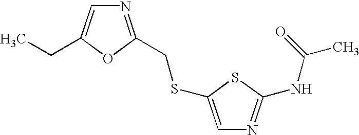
N1=C(CSC2=CN=C(NC(=O)C)S2)OC(CC)=C1
